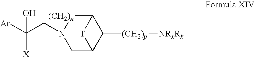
C1C2C([(CH2)p][NRxRk])C([(CH2)n]N1CC([Ar])([X])O)[T]2
